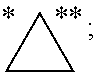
C1CC1
